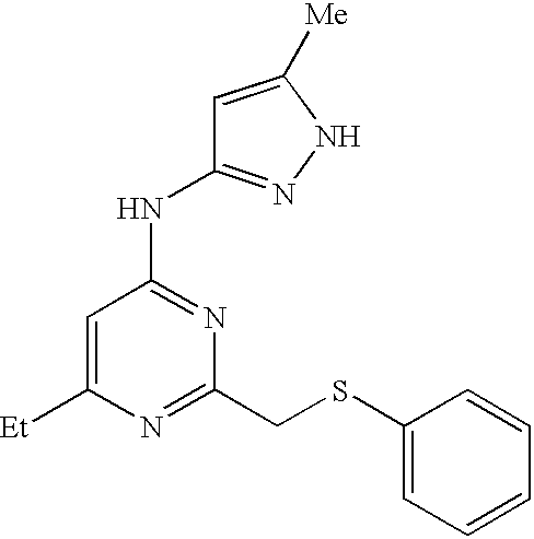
C1=C([Et])N=C(CSC2=CC=CC=C2)N=C1NC1=NNC([Me])=C1
